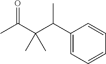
C1(C(C(C(C)=O)(C)C)C)=CC=CC=C1
